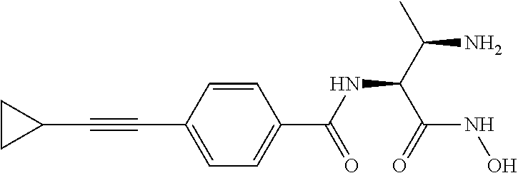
C1(C#CC2=CC=C(C(NC(C(=O)NO)C(C)N)=O)C=C2)CC1
